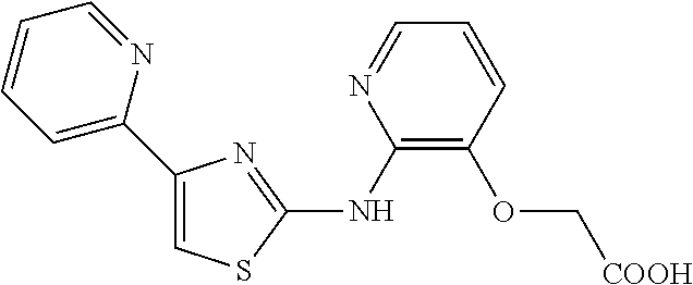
C1(C2=CC=CC=N2)=CSC(NC2=C(OC[COOH])C=CC=N2)=N1
